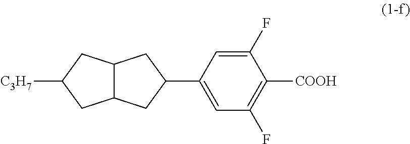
C1(C2=CC(F)=C([COOH])C(F)=C2)CC2C(C1)CC([C3H7])C2
